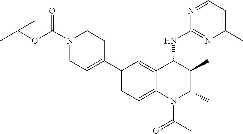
C1(C2=CCN(C(OC(C)(C)C)=O)CC2)=CC=C2C(=C1)C(NC1=NC(C)=CC=N1)C(C)C(C)N2C(C)=O
